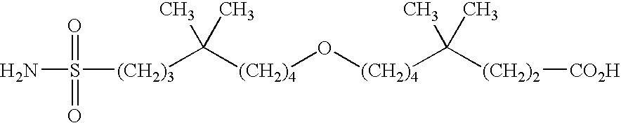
[(CH2)4](O[(CH2)4]C(C)(C)[(CH2)2][CO2H])C(C)(C)[(CH2)3]S(N)(=O)=O
